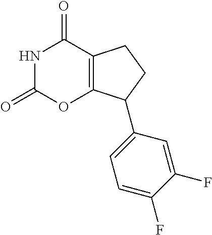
N1C(=O)OC2=C(C1=O)CCC2C1=CC=C(F)C(F)=C1
